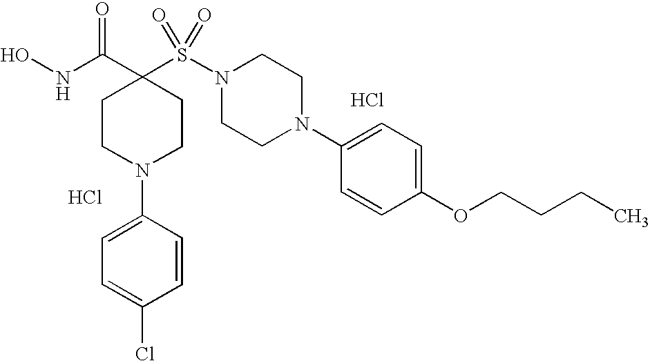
Cl.ONC(C1(S(N2CCN(C3=CC=C(OCCCC)C=C3)CC2)(=O)=O)CCN(C2=CC=C(Cl)C=C2)CC1)=O.Cl
